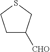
C1C([CHO])CSC1
